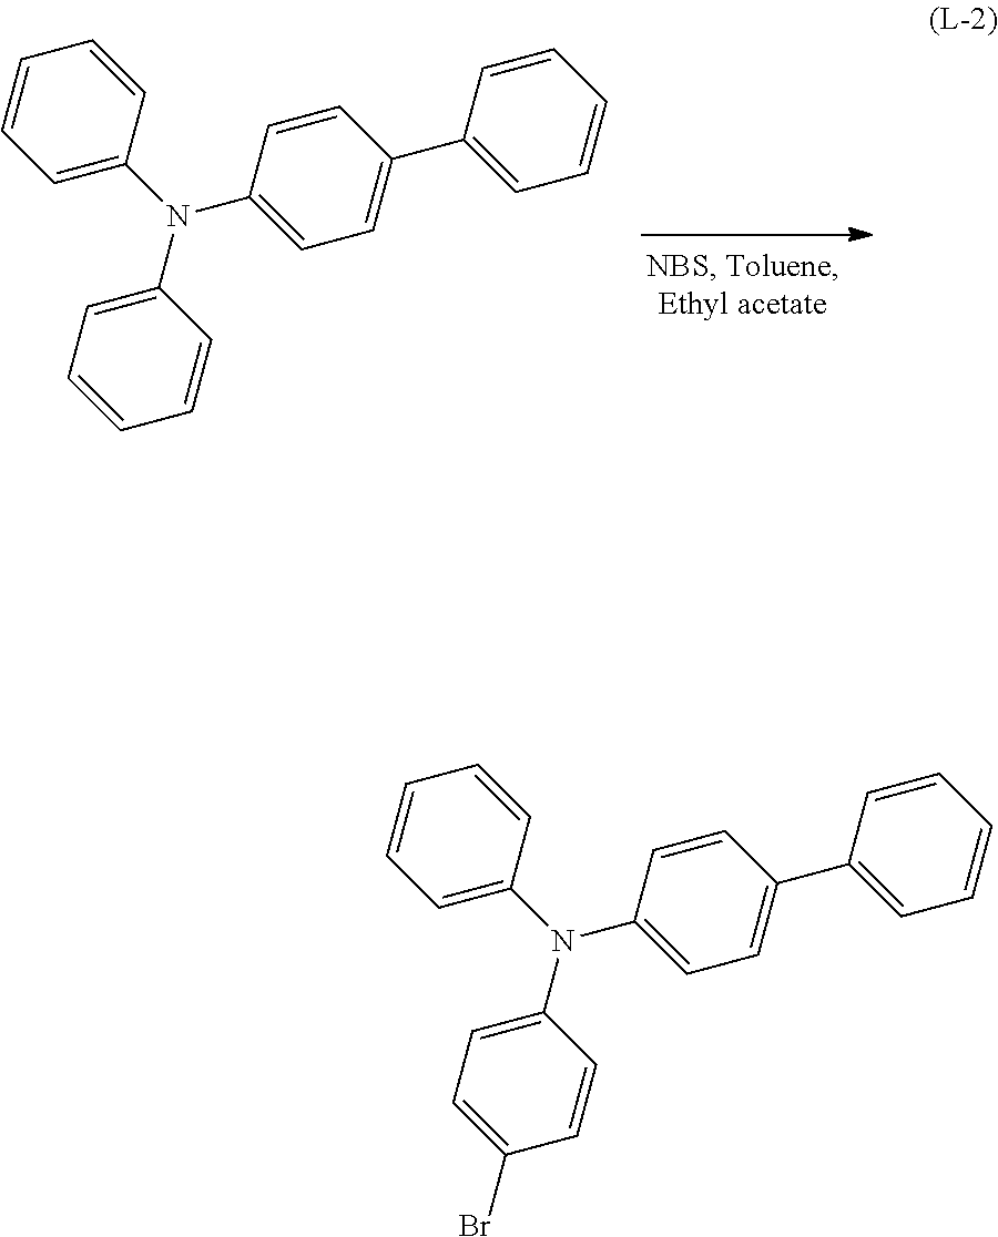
C1=C(N(C2=CC=CC=C2)C2=CC=C(C3=CC=CC=C3)C=C2)C=CC=C1.C1=C(N(C2=CC=C(Br)C=C2)C2=CC=C(C3=CC=CC=C3)C=C2)C=CC=C1
